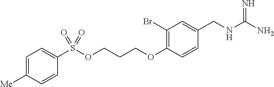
C1(Br)=C(OCCCOS(C2=CC=C([Me])C=C2)(=O)=O)C=CC(CNC(=N)N)=C1
